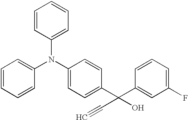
C1(N(C2=CC=CC=C2)C2=CC=CC=C2)=CC=C(C(C2=CC(F)=CC=C2)(C#C)O)C=C1
